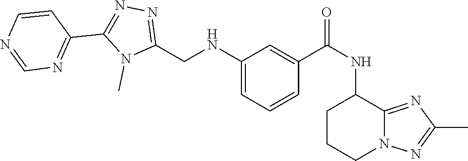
N(C(C1=CC(NCC2=NN=C(C3=NC=NC=C3)N2C)=CC=C1)=O)C1CCCN2C1=NC(C)=N2
